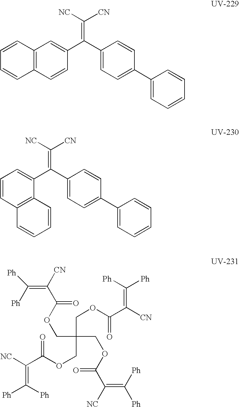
C12=C(C=CC(C(C3=CC=C(C4=CC=CC=C4)C=C3)=C([CN])[NC])=C1)C=CC=C2.C1=CC2=C(C(C(C3=CC=C(C4=CC=CC=C4)C=C3)=C([CN])[NC])=C1)C=CC=C2.C(C(COC(C([NC])=C([Ph])[Ph])=O)(COC(C(=C([Ph])[Ph])[NC])=O)COC(C([CN])=C([Ph])[Ph])=O)OC(C([CN])=C([Ph])[Ph])=O
